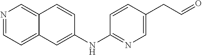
N1=CC=C2C(=C1)C=CC(NC1=NC=C(CC=O)C=C1)=C2
